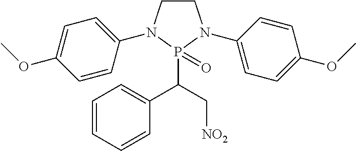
C1=CC=CC(C(C[NO2])P2(=O)N(C3=CC=C(OC)C=C3)CCN2C2=CC=C(OC)C=C2)=C1
